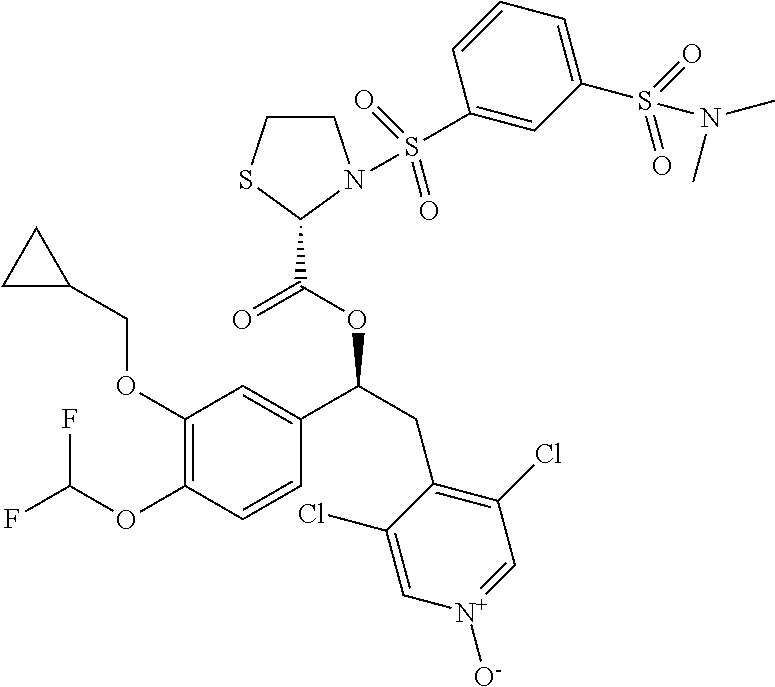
C1(OCC2CC2)=C(OC(F)F)C=CC(C(CC2=C(Cl)C=[N+]([O-])C=C2Cl)OC(C2N(S(=O)(=O)C3=CC(S(N(C)C)(=O)=O)=CC=C3)CCS2)=O)=C1
